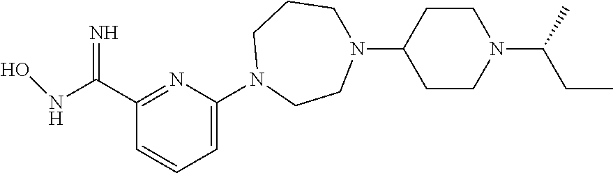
N(C(C1=NC(N2CCN(C3CCN(C(C)CC)CC3)CCC2)=CC=C1)=N)O
